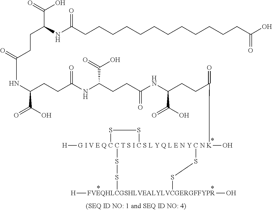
N(C(CCC(=O)[G I V E Q C C T S I C S L Y Q L E N Y C N K]12(O)([H])(SS1)SS[FVEQHLCGSHLVEALYLVCGERGFFYPR]([H])(O)SS2)C(=O)O)C(CCC(NC(CCC(NC(CCC(NC(CCCCCCCCCCCCC(=O)O)=O)C(O)=O)=O)C(=O)O)=O)C(O)=O)=O
